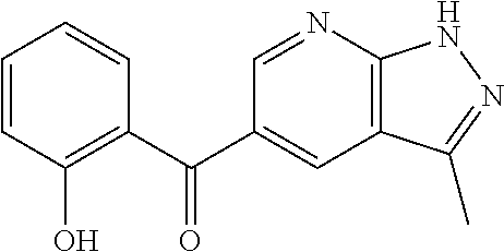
C1=CC(O)=C(C(=O)C2=CC3=C(N=C2)NN=C3C)C=C1
